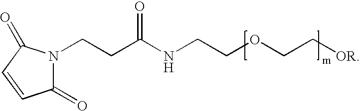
C1(=O)N(CCC(NCCOCC[OR])=O)C(=O)C=C1
